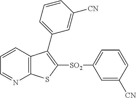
C1=CC2=C(N=C1)SC([SO2]C1=CC=CC([CN])=C1)=C2C1=CC=CC([CN])=C1
